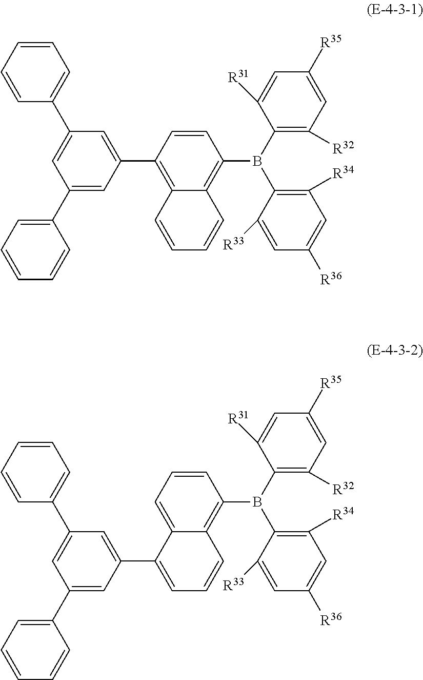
C1(B(C2=C([R34])C=C([R36])C=C2[R33])C2=C3C(=C(C4=CC(C5=CC=CC=C5)=CC(C5=CC=CC=C5)=C4)C=C2)C=CC=C3)=C([R32])C=C([R35])C=C1[R31].C1(B(C2=C([R34])C=C([R36])C=C2[R33])C2=C3C(=CC=C2)C(C2=CC(C4=CC=CC=C4)=CC(C4=CC=CC=C4)=C2)=CC=C3)=C([R32])C=C([R35])C=C1[R31]
